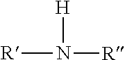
[R]N([H])[R]
